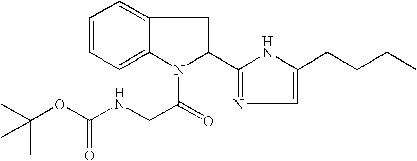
C1=CC=C2C(=C1)CC(C1=NC=C(CCCC)N1)N2C(=O)CNC(OC(C)(C)C)=O
